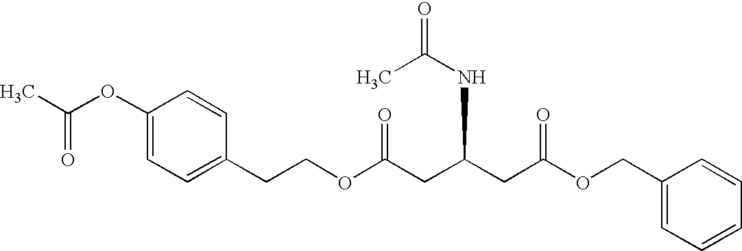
C1(OC(C)=O)=CC=C(CCOC(CC(CC(OCC2=CC=CC=C2)=O)NC(=O)C)=O)C=C1
